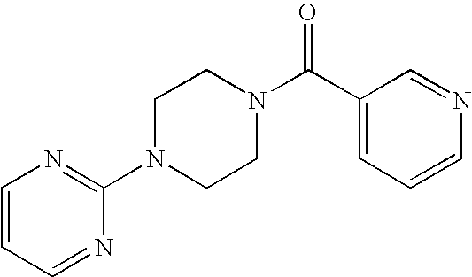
C1(N2CCN(C(C3=CC=CN=C3)=O)CC2)=NC=CC=N1
